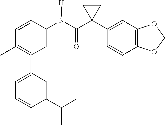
C1(C)=C(C2=CC=CC(C(C)C)=C2)C=C(N(C(C2(C3=CC4=C(C=C3)OCO4)CC2)=O)[H])C=C1
